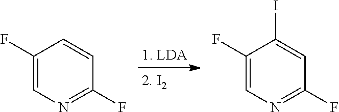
C1(F)=CN=C(F)C=C1.C1(F)=CN=C(F)C=C1I
